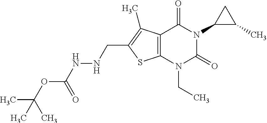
C12=C(N(CC)C(=O)N(C3C(C)C3)C1=O)SC(CNNC(OC(C)(C)C)=O)=C2C
